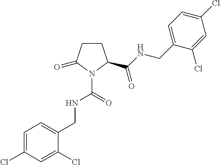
C1CC(C(NCC2=CC=C(Cl)C=C2Cl)=O)N(C(=O)NCC2=CC=C(Cl)C=C2Cl)C1=O
